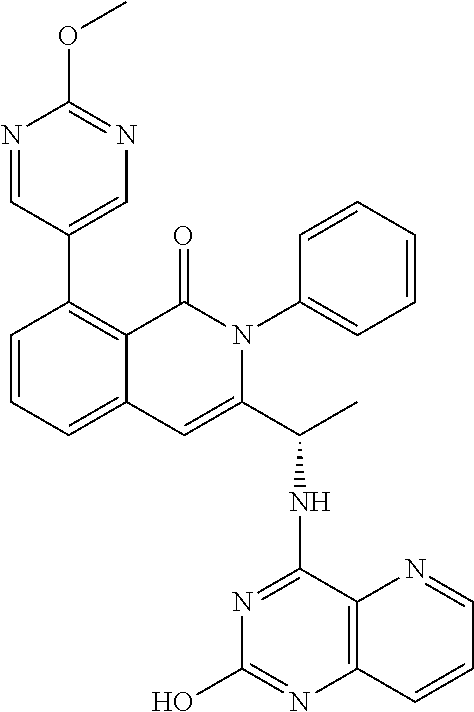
C1=CC=C2C(=C1C1=CN=C(OC)N=C1)C(=O)N(C1=CC=CC=C1)C(C(C)NC1=NC(O)=NC3=C1N=CC=C3)=C2
